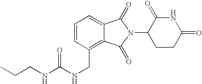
C1=CC=C2C(=C1CNC(NCCC)=O)C(=O)N(C1CCC(=O)NC1=O)C2=O
